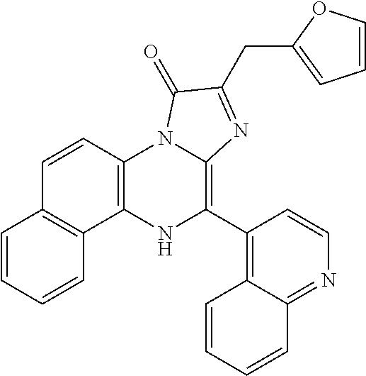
C12=C(NC(C3=C4C(=NC=C3)C=CC=C4)=C3N1C(=O)C(CC1=CC=CO1)=N3)C1=C(C=C2)C=CC=C1
